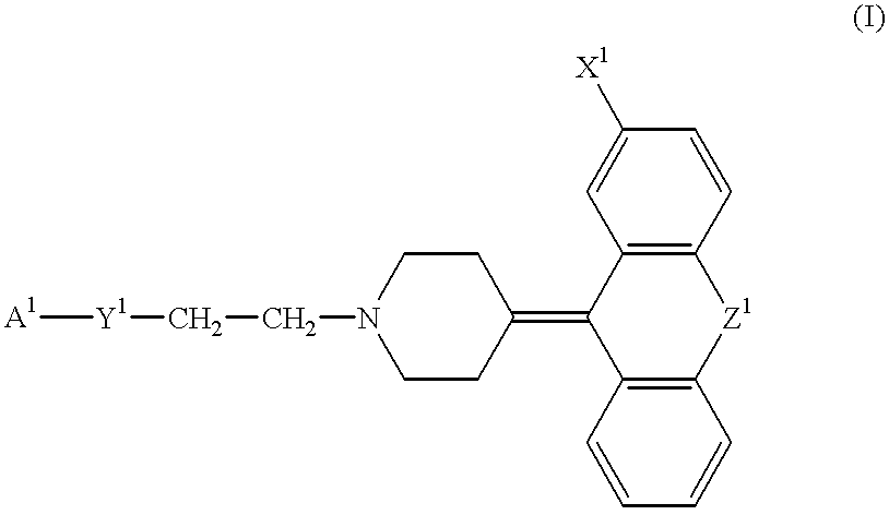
[A1][Y1]CCN1CCC(=C2C3=C([Z1]C4=C2C=C([X1])C=C4)C=CC=C3)CC1
